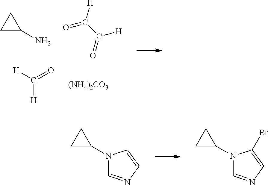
[H]C(=O)[H].[(NH4)2CO3].C1C(N)C1.O=C(C(=O)[H])[H].N1(C2CC2)C=NC=C1.N1(C2CC2)C=NC=C1Br
